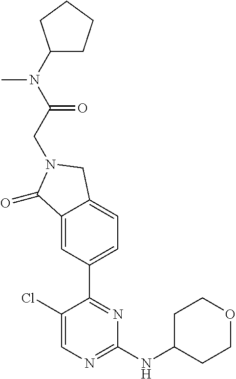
C1CC(NC2=NC=C(Cl)C(C3=CC=C4C(=C3)C(=O)N(CC(=O)N(C3CCCC3)C)C4)=N2)CCO1
